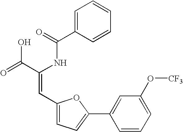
C1=C(C(=O)NC(C(=O)O)=CC2=CC=C(C3=CC(O[CF3])=CC=C3)O2)C=CC=C1
